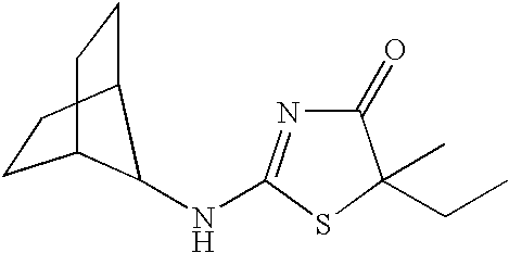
C1(=O)N=C(NC2C3CCC2CC3)SC1(C)CC
